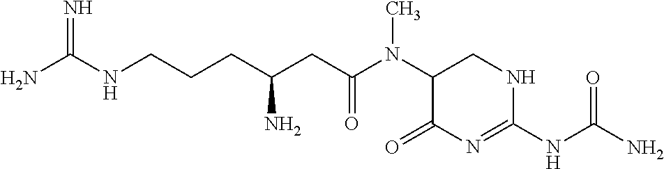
NC(NCCCC(CC(N(C1C(=O)N=C(NC(N)=O)NC1)C)=O)N)=N
